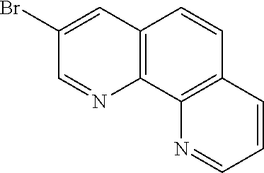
C1=CC2=C(C3=C1C=CC=N3)N=CC(Br)=C2
